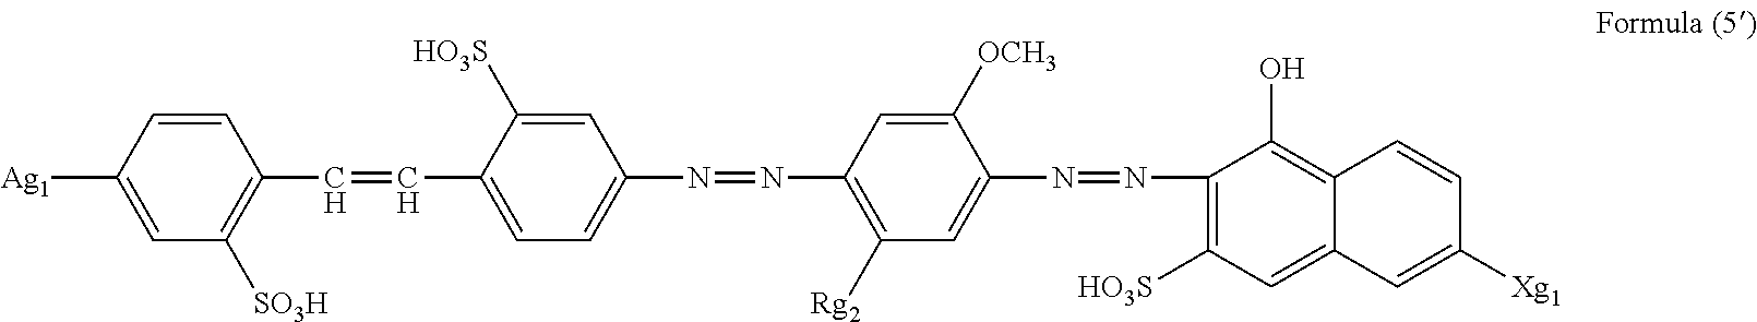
C1=CC([Ag1])=CC([SO3H])=C1C=CC1=CC=C(N=NC2=C([Rg2])C=C(N=NC3=C([HO3S])C=C4C(=C3O)C=CC([Xg1])=C4)C([OCH3])=C2)C=C1[HO3S]
